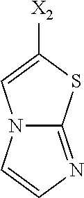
C12=NC=CN1C=C([X2])S2
